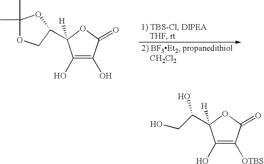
O1CC(C2([H])C(O)=C(O)C(=O)O2)OC1(C)C.C(O)(C1([H])C(O)=C([OTBS])C(=O)O1)CO
